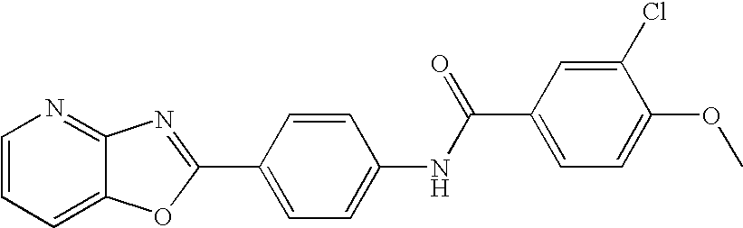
C1=CC=C2C(=N1)N=C(C1=CC=C(NC(C3=CC=C(OC)C(Cl)=C3)=O)C=C1)O2
